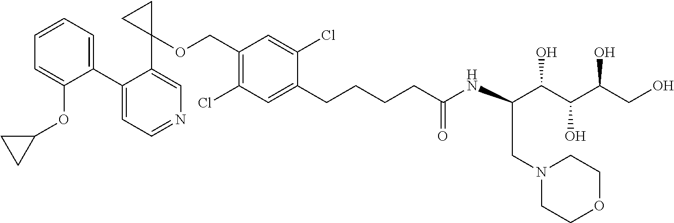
C1(C2=CC=CC=C2OC2CC2)=CC=NC=C1C1(OCC2=C(Cl)C=C(CCCCC(NC(C(C(C(CO)O)O)O)CN3CCOCC3)=O)C(Cl)=C2)CC1
